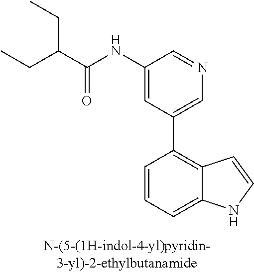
C1(NC(C(CC)CC)=O)=CC(C2=C3C(=CC=C2)NC=C3)=CN=C1
